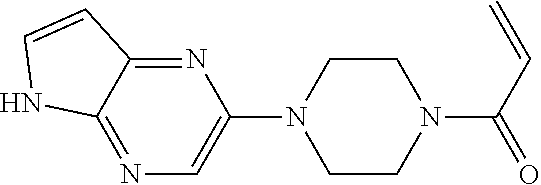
N1=C2C(=NC(N3CCN(C(C=C)=O)CC3)=C1)C=CN2
